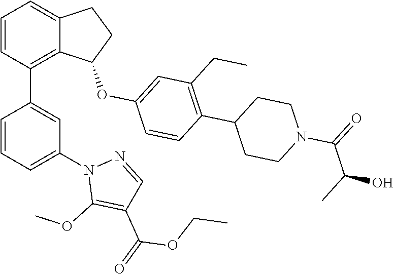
C1=CC(C2=CC(N3C(OC)=C(C(=O)OCC)C=N3)=CC=C2)=C2C(=C1)CCC2OC1=CC(CC)=C(C2CCN(C(=O)C(C)O)CC2)C=C1
